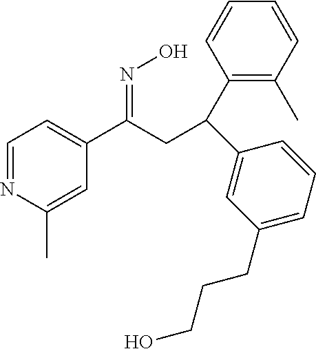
C1=NC(C)=CC(C(CC(C2=C(C)C=CC=C2)C2=CC(CCCO)=CC=C2)=NO)=C1
